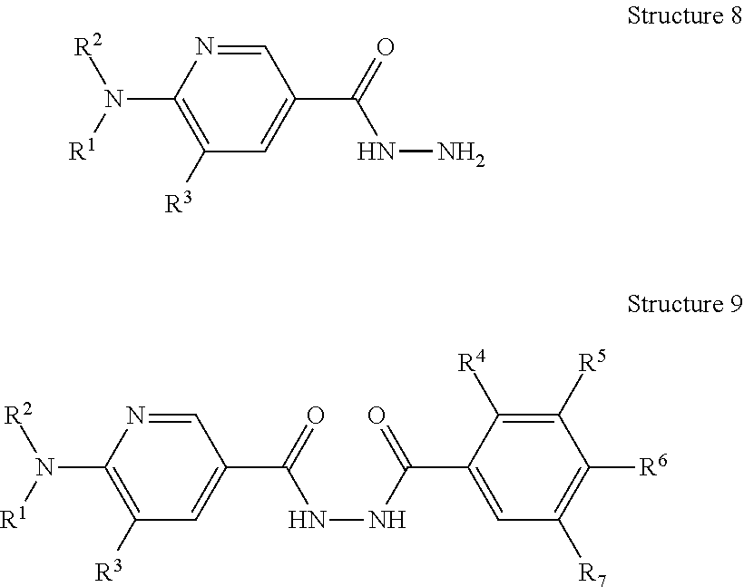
C1=NC(N([R1])[R2])=C([R3])C=C1C(=O)NN.C1=NC(N([R1])[R2])=C([R3])C=C1C(=O)NNC(C1=CC([R7])=C([R6])C([R5])=C1[R4])=O
